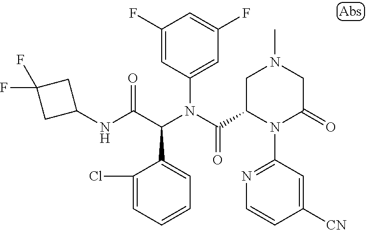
C1=CC=C(Cl)C(C(C(NC2CC(F)(F)C2)=O)N(C(=O)C2N(C3=NC=CC([CN])=C3)C(=O)CN(C)C2)C2=CC(F)=CC(F)=C2)=C1
